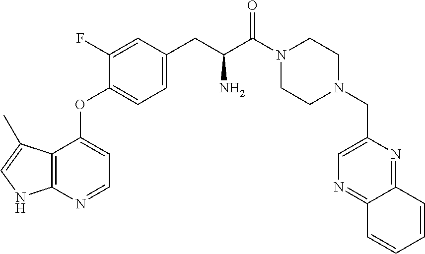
C1CN(CC2=CN=C3C(=N2)C=CC=C3)CCN1C(C(CC1=CC=C(OC2=CC=NC3=C2C(C)=CN3)C(F)=C1)N)=O
